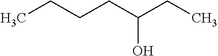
CCCCC(CC)O
